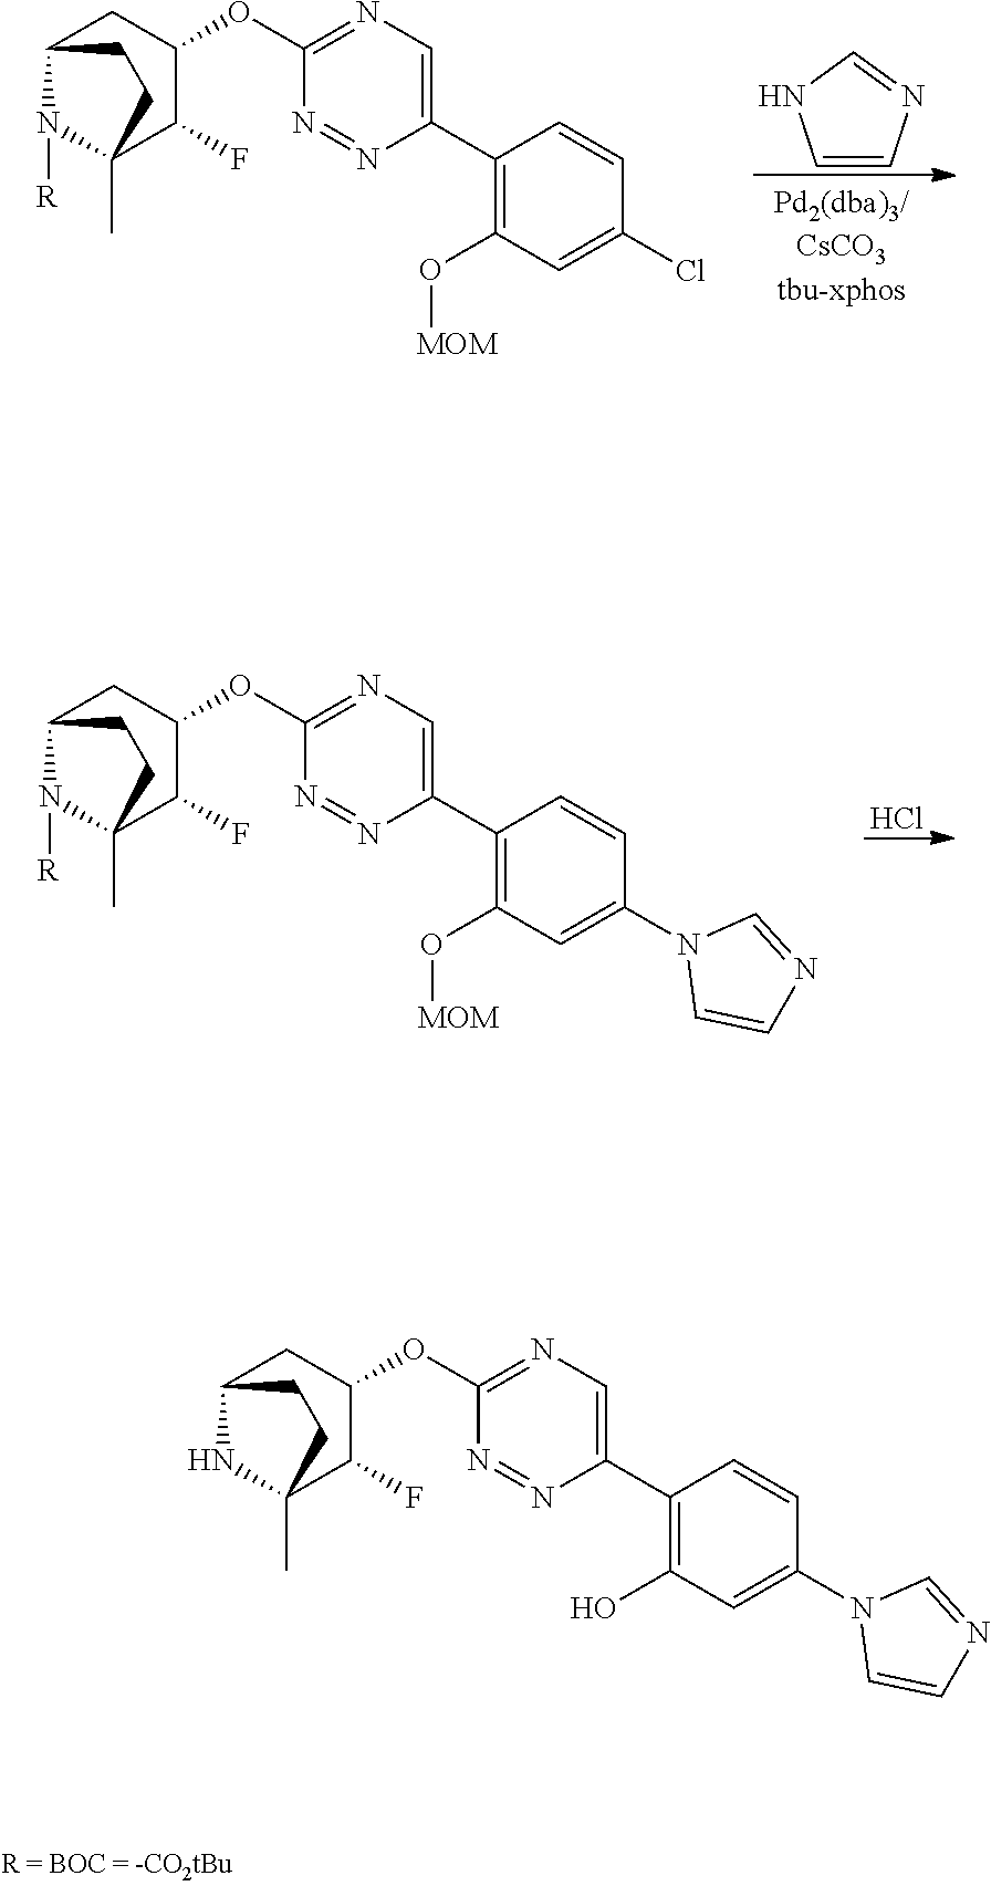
C1(O)=C(C2=CN=C(OC3C(F)C4(C)NC(C3)CC4)N=N2)C=CC(N2C=CN=C2)=C1.C1(O[MOM])=C(C2=CN=C(OC3C(F)C4(C)N([R])C(C3)CC4)N=N2)C=CC(Cl)=C1.C1=CN=CN1.C1(O[MOM])=C(C2=CN=C(OC3C(F)C4(C)N([R])C(C3)CC4)N=N2)C=CC(N2C=CN=C2)=C1.Cl
